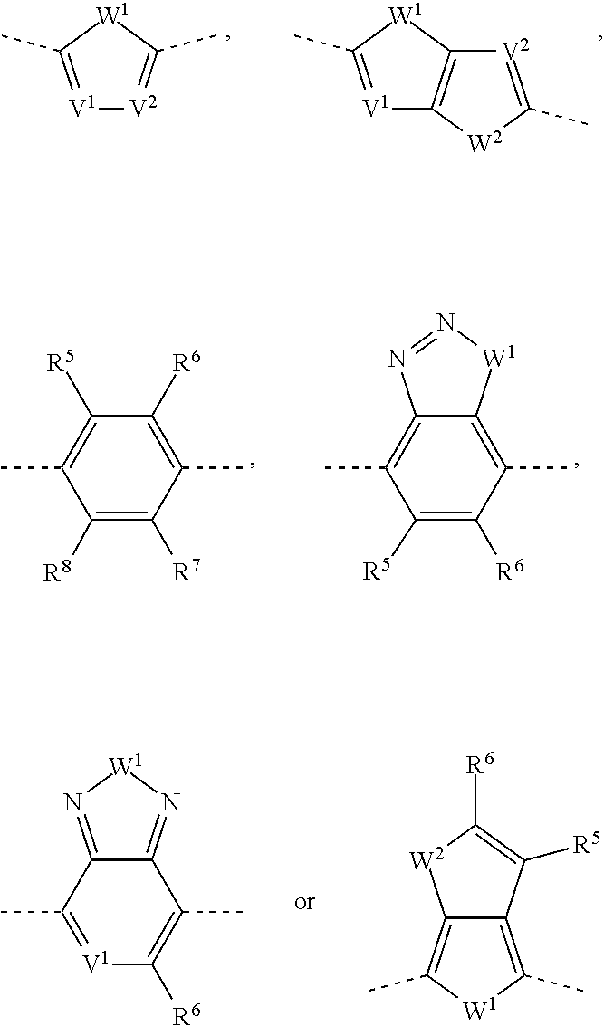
[V1]1=C(C)[W1]C2=C1[W2]C(C)=[V2]2.[V1]1=C(C)[W1]C(C)=[V2]1.C1([R5])=C(C)C([R8])=C([R7])C(C)=C1[R6].C12=C(C)C([R5])=C([R6])C(C)=C1[W1]N=N2.C12=N[W1]N=C1C(C)=C([R6])[V1]=C2C.C12=C(C)[W1]C(C)=C1C([R5])=C([R6])[W2]2
